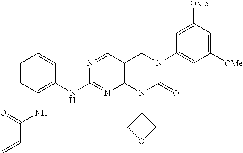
C1=CC(NC(C=C)=O)=C(NC2=NC3=C(C=N2)CN(C2=CC([OMe])=CC([OMe])=C2)C(=O)N3C2COC2)C=C1
